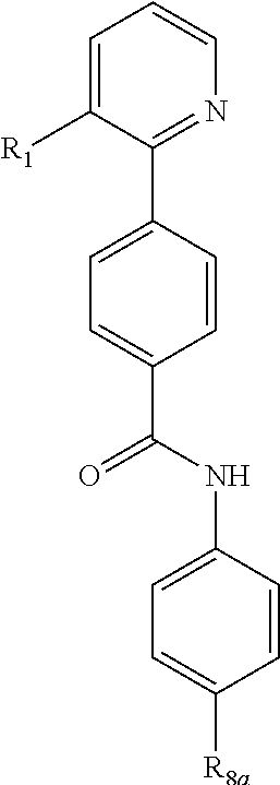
C1(C2=CC=C(C(NC3=CC=C([R8a])C=C3)=O)C=C2)=NC=CC=C1[R1]
